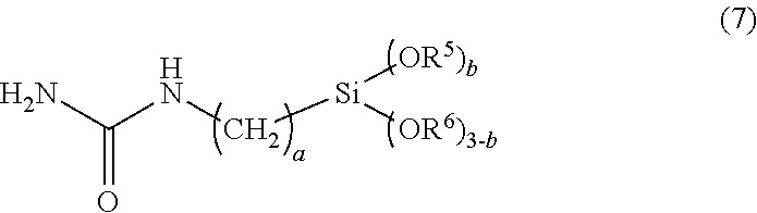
NC(NC[Si]([OR6)3-b])[OR5)b])=O
